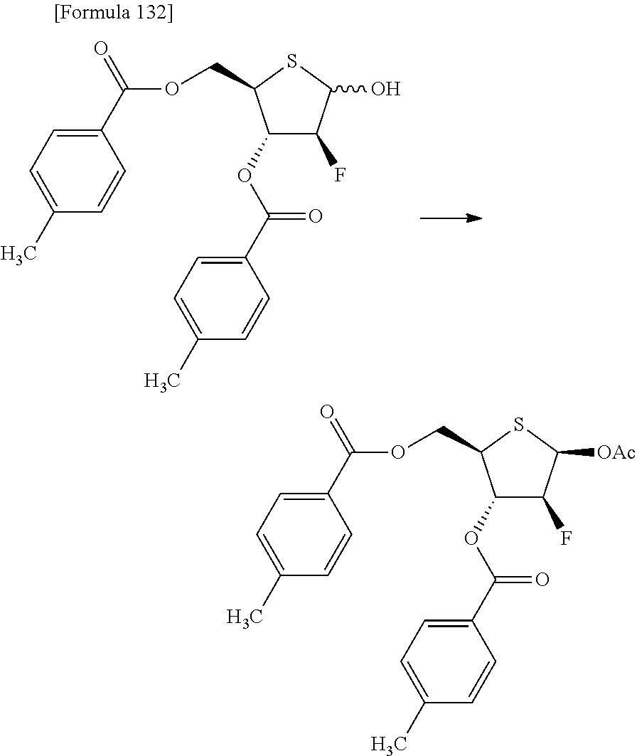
O(C(C1=CC=C(C)C=C1)=O)C1C(F)C(O)SC1COC(C1=CC=C(C)C=C1)=O.O(C(C1=CC=C(C)C=C1)=O)C1C(F)C([OAc])SC1COC(C1=CC=C(C)C=C1)=O
